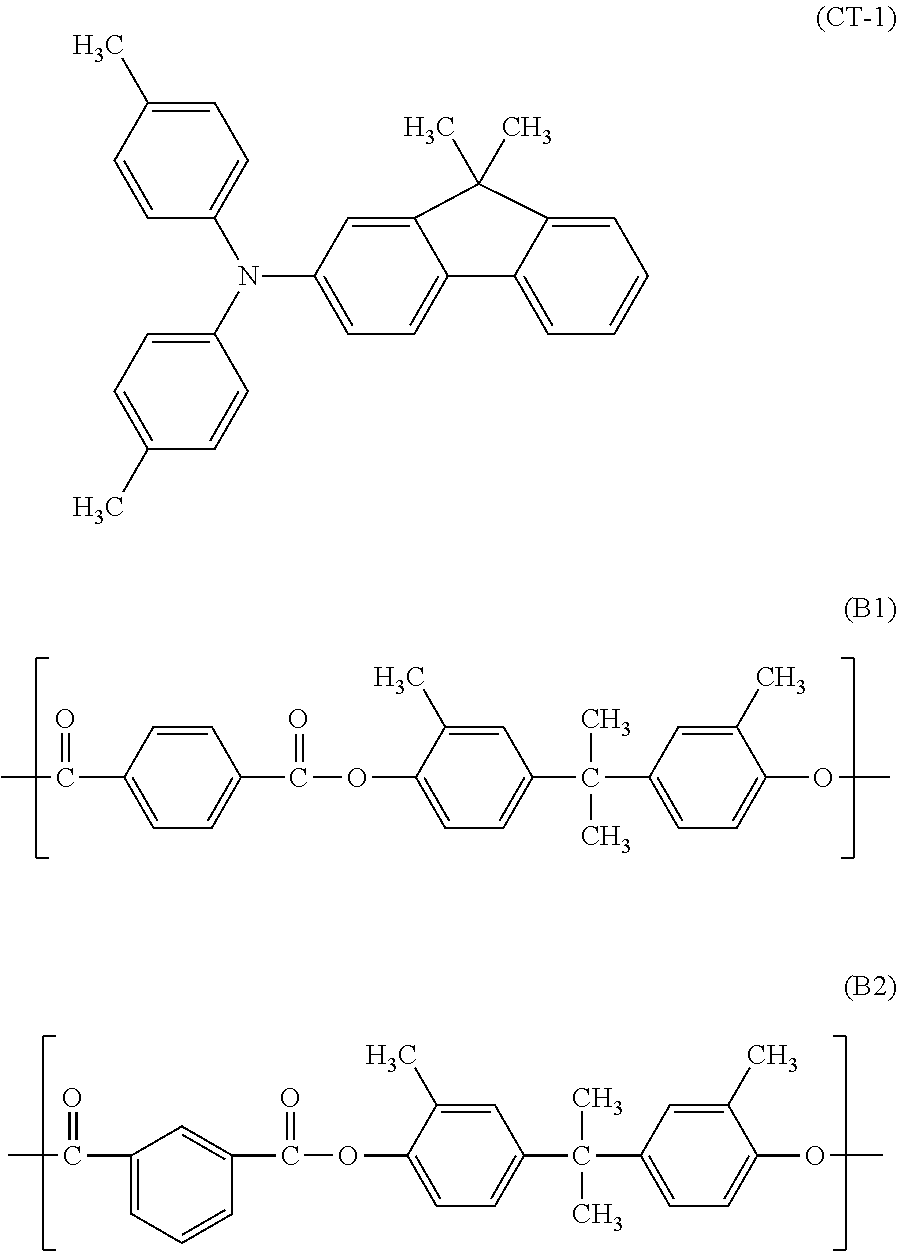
CC(C1=CC=C(C(OC2=CC=C(C(C3=CC=C(OC)C(C)=C3)(C)C)C=C2C)=O)C=C1)=O.CC(C1=CC=CC(C(OC2=CC=C(C(C3=CC=C(OC)C(C)=C3)(C)C)C=C2C)=O)=C1)=O.C1=C(C)C=CC(N(C2=CC=C(C)C=C2)C2=CC=C3C(=C2)C(C)(C)C2=CC=CC=C32)=C1
